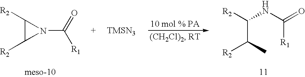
C1([R2])C([R2])N1C(=O)[R1].C(C(C)[R2])(NC([R1])=O)[R2].[TMSN3]
